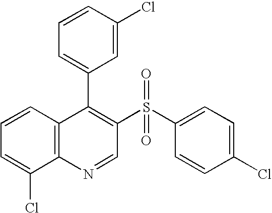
C12=C(C=CC=C1Cl)C(C1=CC=CC(Cl)=C1)=C(S(C1=CC=C(Cl)C=C1)(=O)=O)C=N2
